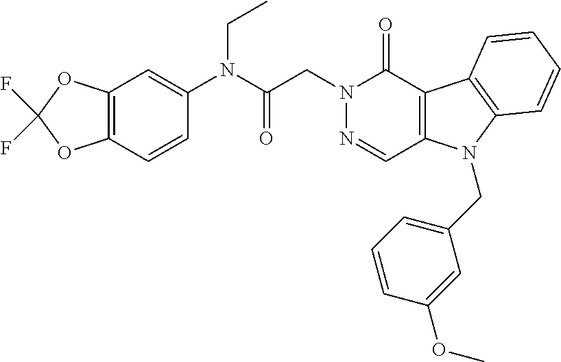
C12=C(C(=O)N(CC(=O)N(C3=CC4=C(C=C3)OC(F)(F)O4)CC)N=C1)C1=C(N2CC2=CC=CC(OC)=C2)C=CC=C1
